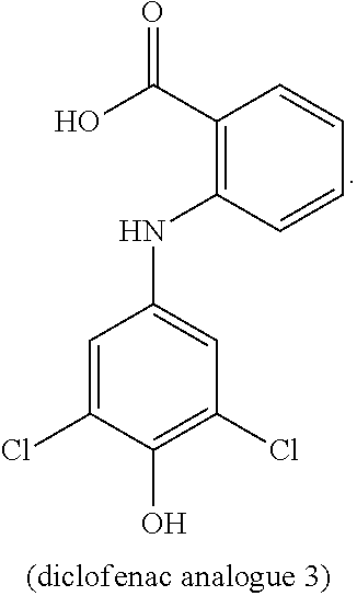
N(C1=CC(Cl)=C(O)C(Cl)=C1)C1=C(C(O)=O)C=CC=C1
